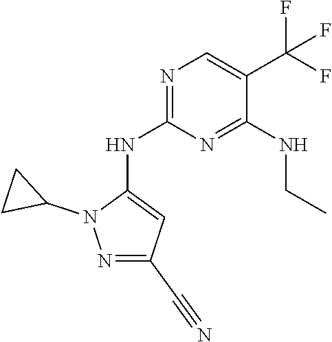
C1(N2N=C(C#N)C=C2NC2=NC=C(C(F)(F)F)C(NCC)=N2)CC1
